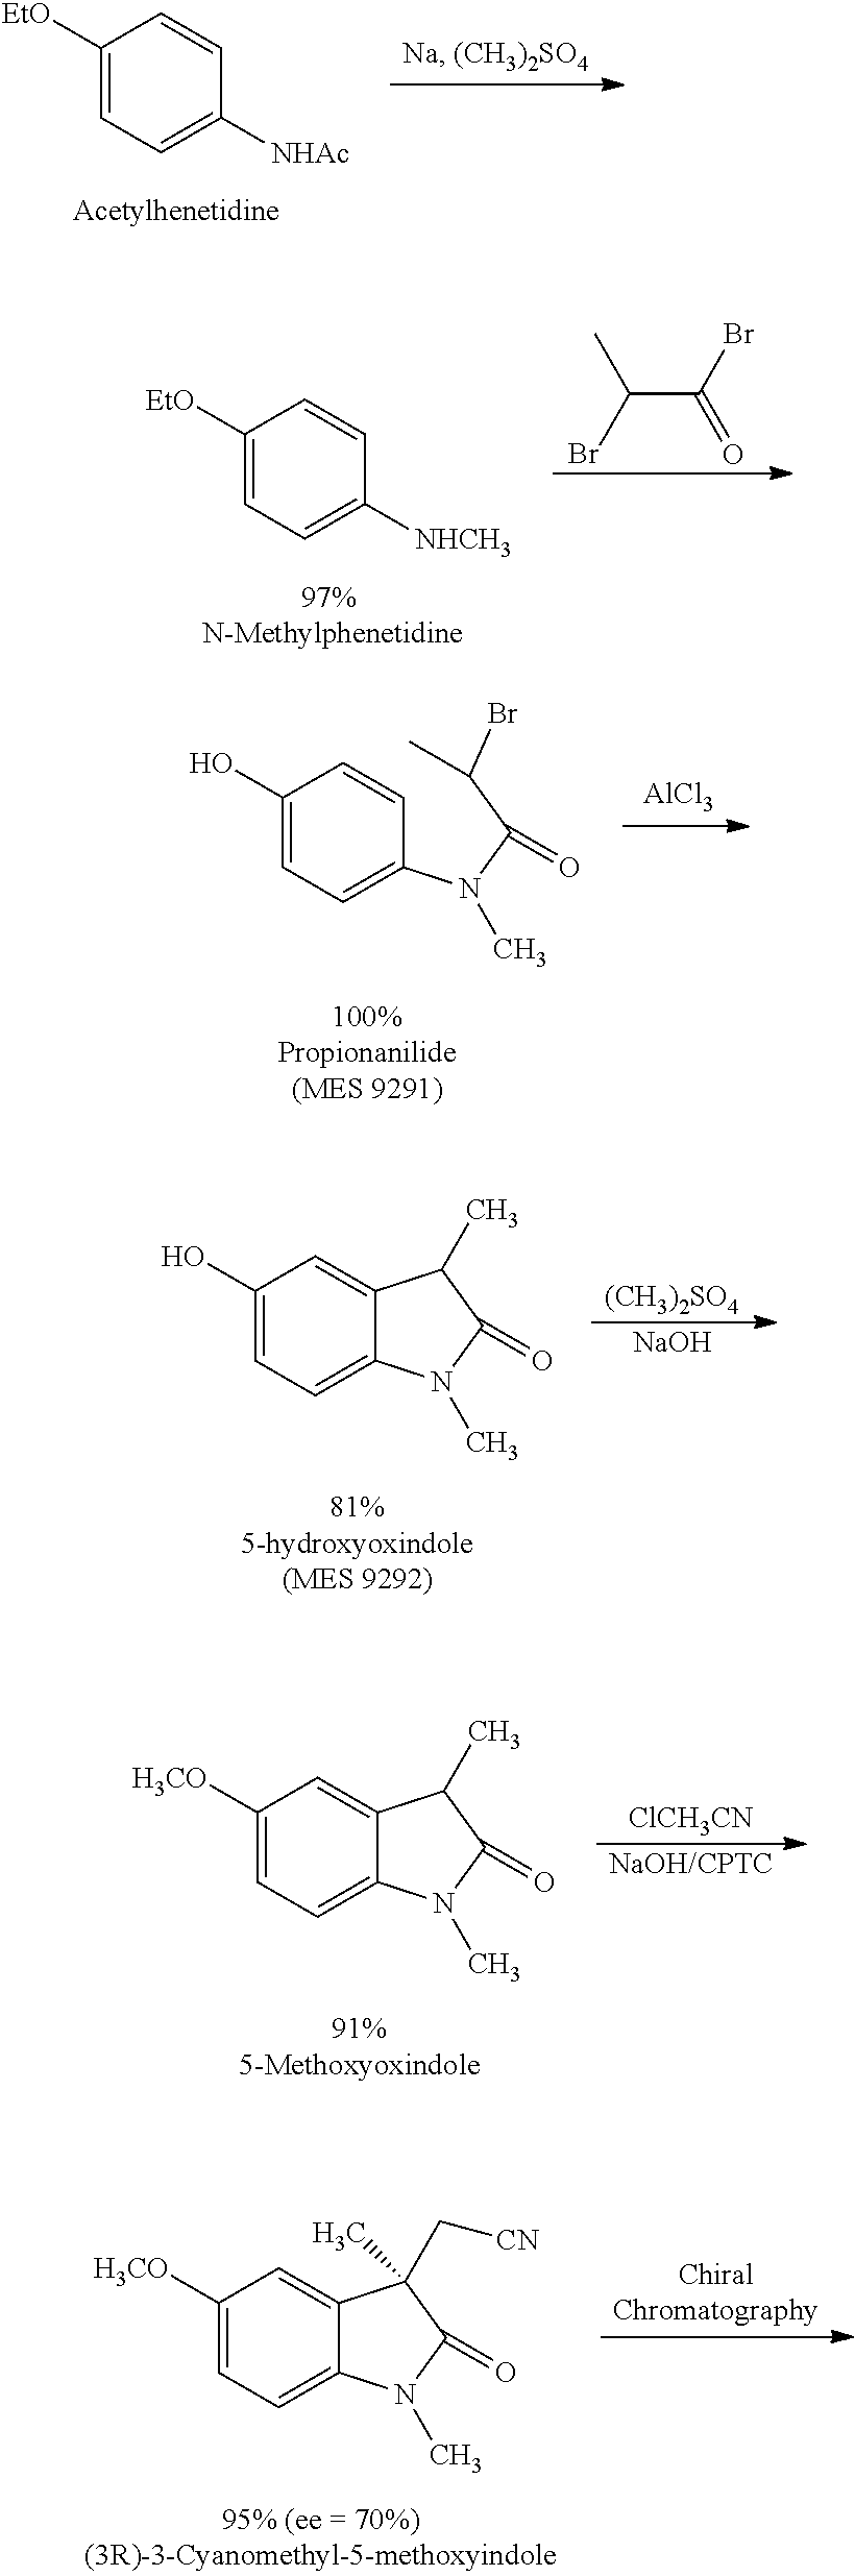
C1([EtO])=CC=C([NHAc])C=C1.C1([EtO])=CC=C([NHCH3])C=C1.C(C(Br)=O)(Br)C.C1(O)=CC=C(N(C(C(Br)C)=O)C)C=C1.[AlCl3].C1(O)=CC=C2C(=C1)C(C)C(=O)N2C.[(CH3)2SO4].[NaOH].C1([H3CO])=CC=C2C(=C1)C(C)C(=O)N2C.[ClCH3CN].[NaOH/CPTC].C1([H3CO])=CC=C2C(=C1)C(C[CN])(C)C(=O)N2C
